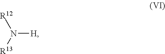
N([H])([R13])[R12]
